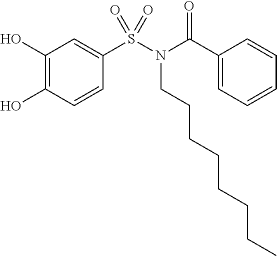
C1(O)=C(O)C=CC(S(N(CCCCCCCC)C(C2=CC=CC=C2)=O)(=O)=O)=C1
